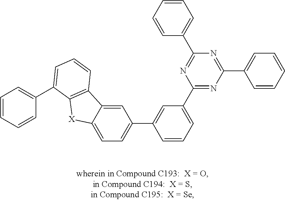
C1=C2C(=CC(C3=CC(C4=NC(C5=CC=CC=C5)=NC(C5=CC=CC=C5)=N4)=CC=C3)=C1)C1=C([X]2)C(C2=CC=CC=C2)=CC=C1
